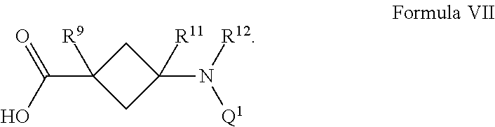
C1([R11])(N([Q1])[R12])CC([R9])(C(O)=O)C1
